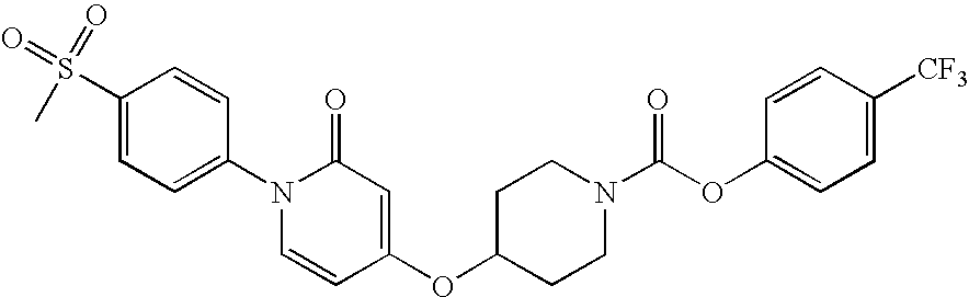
C1(N2C=CC(OC3CCN(C(OC4=CC=C([CF3])C=C4)=O)CC3)=CC2=O)=CC=C(S(=O)(=O)C)C=C1
